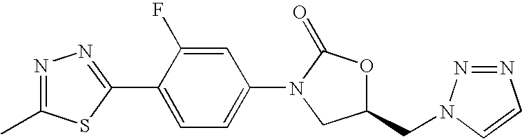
N1=C(C)SC(C2=CC=C(N3C(=O)OC(CN4N=NC=C4)C3)C=C2F)=N1
